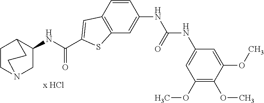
C1(NC(C2=CC3=C(C=C(NC(NC4=CC(OC)=C(OC)C(OC)=C4)=O)C=C3)S2)=O)CN2CCC1CC2
